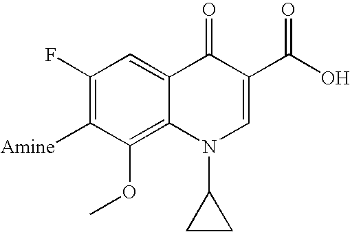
C1(F)=C([Amine])C(OC)=C2C(=C1)C(=O)C(C(=O)O)=CN2C1CC1
